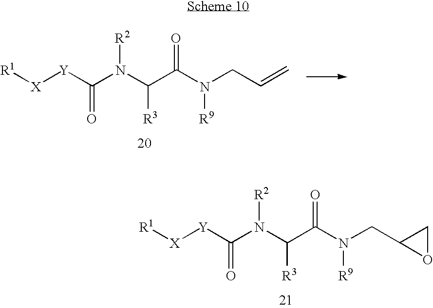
C(N([R2])C([R3])C(=O)N([R9])CC=C)([Y][X][R1])=O.C(N([R2])C([R3])C(=O)N([R9])CC1OC1)([Y][X][R1])=O
